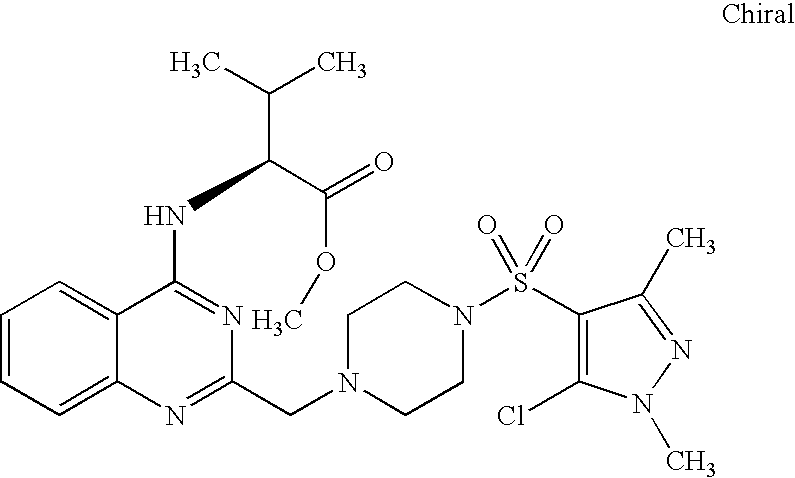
C1=CC=C2C(=C1)C(NC(C(C)C)C(=O)OC)=NC(CN1CCN(S(=O)(=O)C3=C(Cl)N(C)N=C3C)CC1)=N2
